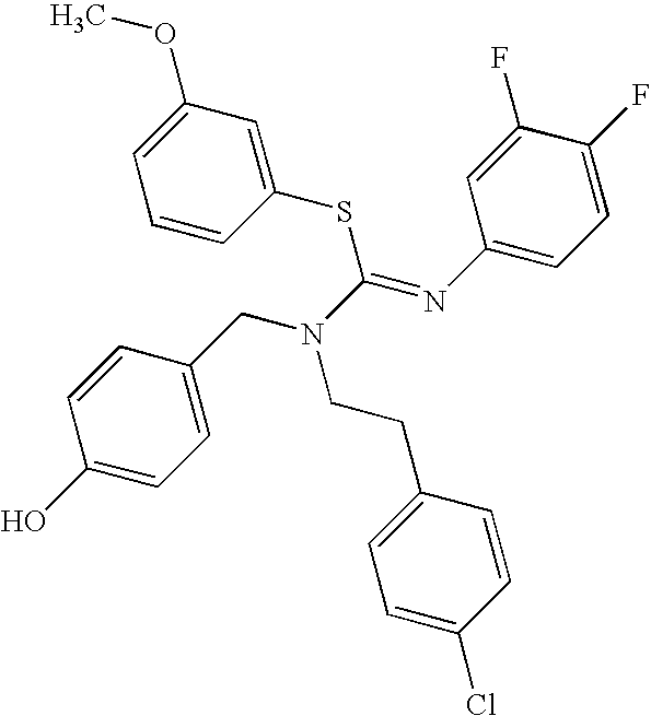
C1=C(CN(C(=NC2=CC=C(F)C(F)=C2)SC2=CC(OC)=CC=C2)CCC2=CC=C(Cl)C=C2)C=CC(O)=C1
